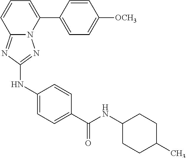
C1=CC(C2=CC=CC3=NC(NC4=CC=C(C(=O)NC5CCC(C)CC5)C=C4)=NN23)=CC=C1[OCH3]
